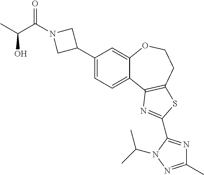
C1=C(C2CN(C(=O)C(O)C)C2)C=C2C(=C1)C1=C(CCO2)SC(C2=NC(C)=NN2C(C)C)=N1
